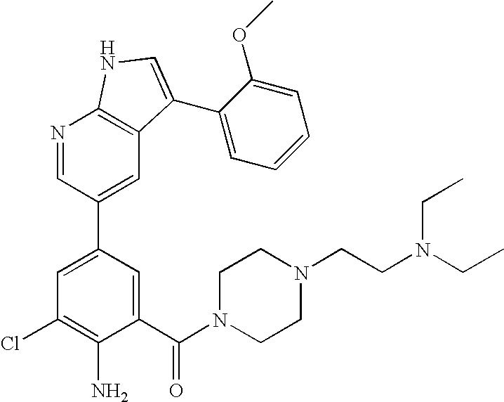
C1(C(N2CCN(CCN(CC)CC)CC2)=O)=CC(C2=CC3=C(N=C2)NC=C3C2=CC=CC=C2OC)=CC(Cl)=C1N
